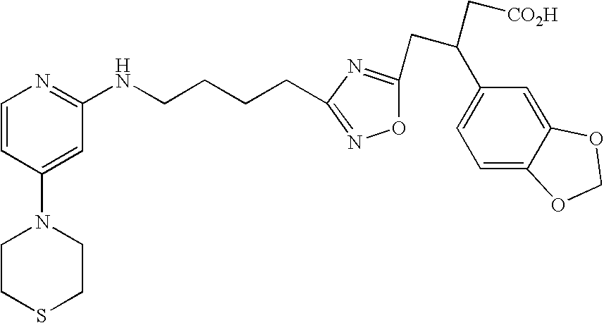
C1=CC(N2CCSCC2)=CC(NCCCCC2=NOC(CC(C3=CC=C4C(=C3)OCO4)C[CO2H])=N2)=N1
